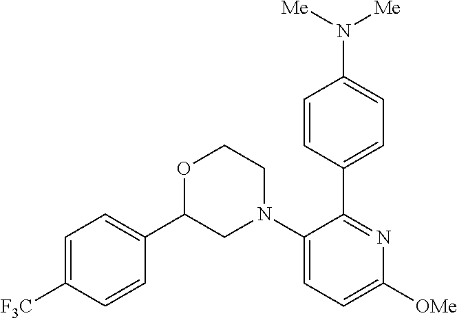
C1=CC(C2=NC([OMe])=CC=C2N2CCOC(C3=CC=C([F3C])C=C3)C2)=CC=C1N([Me])[Me]
